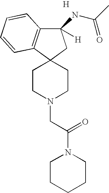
[H].C1(NC(=O)C)([H])C2=C(C3(C1)CCN(CC(=O)N1CCCCC1)CC3)C=CC=C2
